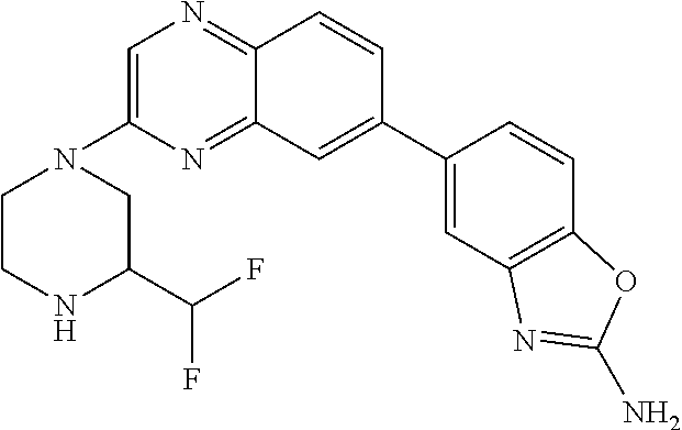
C12=NC(N3CCNC(C(F)F)C3)=CN=C1C=CC(C1=CC3=C(C=C1)OC(N)=N3)=C2
